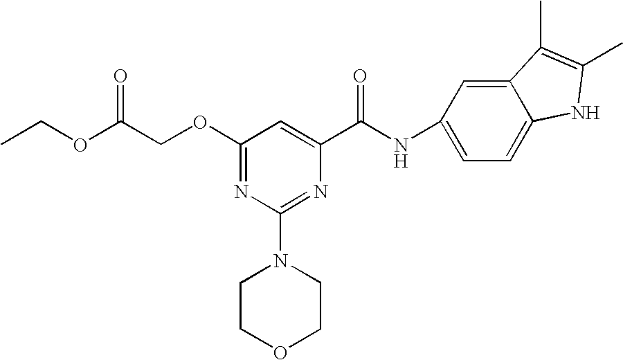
O(C1=NC(N2CCOCC2)=NC(C(NC2=CC=C3C(=C2)C(C)=C(C)N3)=O)=C1)CC(OCC)=O
